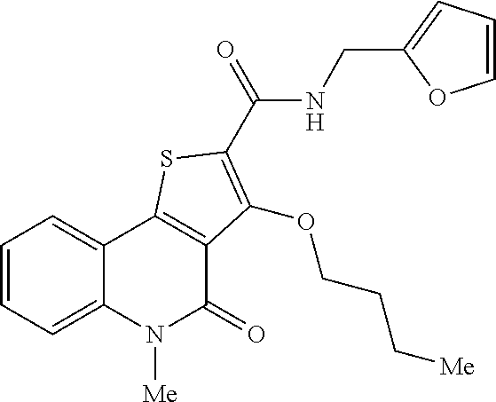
C1=CC=C2C(=C1)C1=C(C(=O)N2[Me])C(OCCC[Me])=C(C(NCC2=CC=CO2)=O)S1
